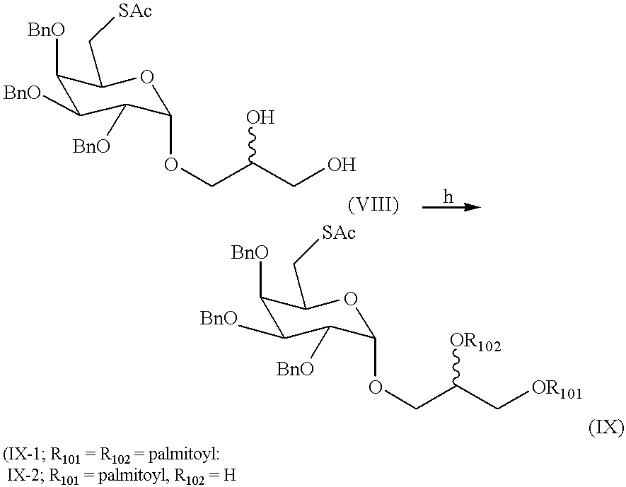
C1([BnO])C([BnO])C([BnO])C(OCC(CO)O)OC1C[SAc].C1([BnO])C([BnO])C([BnO])C(OCC(C[OR101])[OR102])OC1C[SAc]
